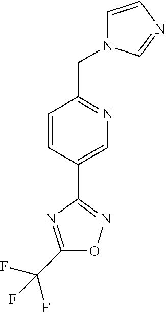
C1=CC(C2=NOC(C(F)(F)F)=N2)=CN=C1CN1C=CN=C1
